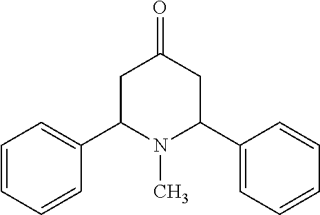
C1=CC(C2N(C)C(C3=CC=CC=C3)CC(=O)C2)=CC=C1
